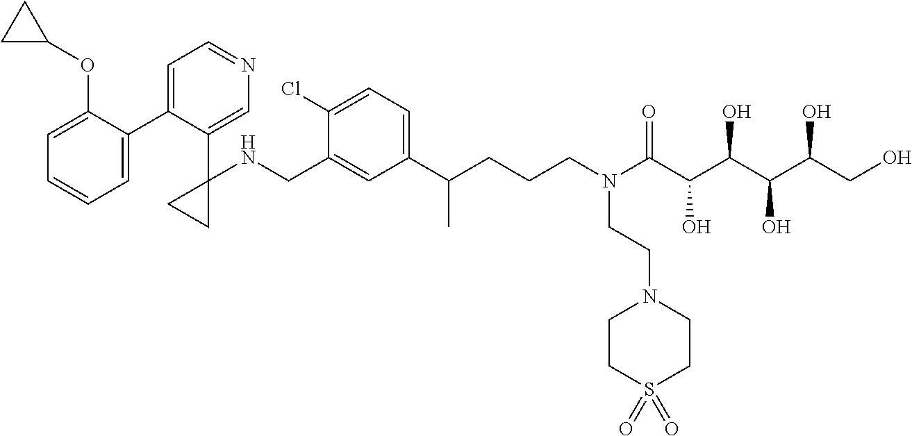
C1(C2=CC=NC=C2C2(NCC3=CC(C(CCCN(C(C(C(C(C(CO)O)O)O)O)=O)CCN4CCS(=O)(=O)CC4)C)=CC=C3Cl)CC2)=CC=CC=C1OC1CC1
